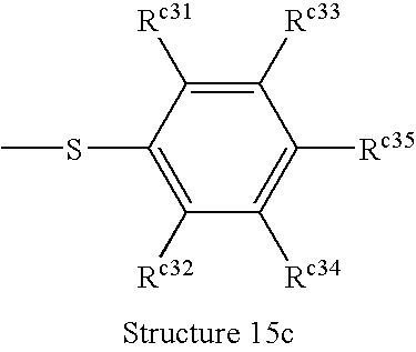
C1([Rc33])=C([Rc31])C(SC)=C([Rc32])C([Rc34])=C1[Rc35]
